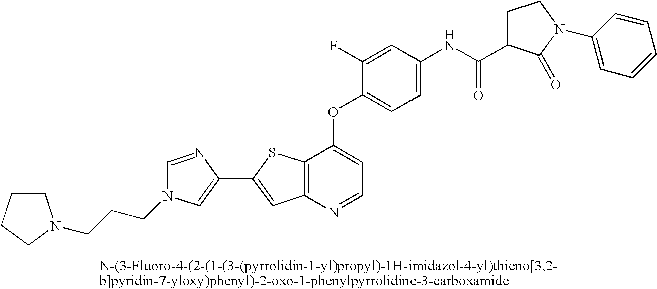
C12=C(N=CC=C1OC1=CC=C(NC(=O)C3CCN(C4=CC=CC=C4)C3=O)C=C1F)C=C(C1=CN(CCCN3CCCC3)C=N1)S2
